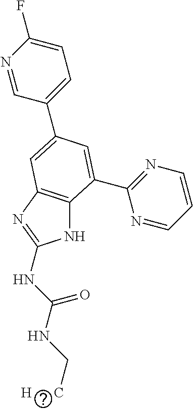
N1C2=C(N=C1NC(NC[H      C])=O)C=C(C1=CC=C(F)N=C1)C=C2C1=NC=CC=N1
